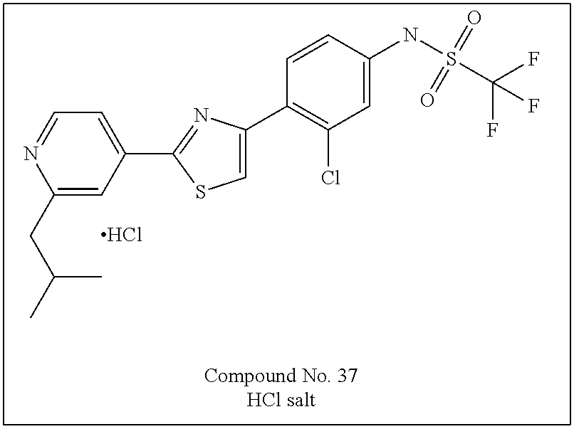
C1=CC(NS(C(F)(F)F)(=O)=O)=CC(Cl)=C1C1=CSC(C2=CC=NC(CC(C)C)=C2)=N1.Cl
